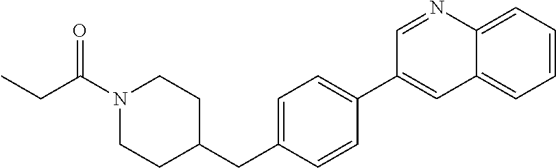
C1=C2C(=CC=C1)C=C(C1=CC=C(CC3CCN(C(CC)=O)CC3)C=C1)C=N2
